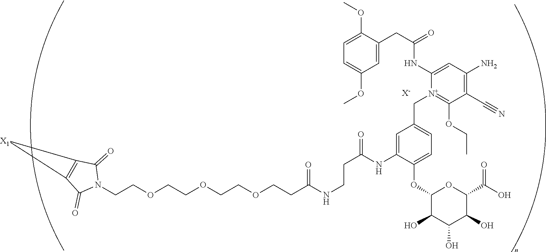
C(COCCOCCOCCC(NCCC(=O)NC1=CC(C[N+]2=C(OCC)C(C#N)=C(N)C=C2NC(CC2=CC(OC)=CC=C2OC)=O)=CC=C1OC1C(O)C(O)C(O)C(C(O)=O)O1)=O)N1C(=O)C2=C(C1=O)[X1]2.[X-]
